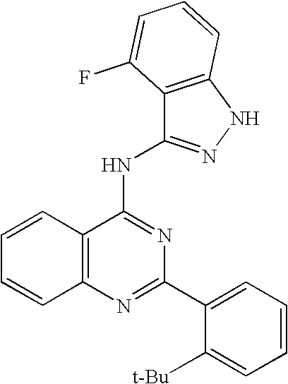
C12=C(N=C(C3=CC=CC=C3[t-Bu])N=C1NC1=NNC3=C1C(F)=CC=C3)C=CC=C2
